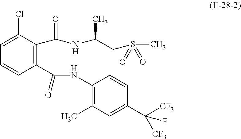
C1=C(Cl)C(C(NC(CS(C)(=O)=O)C)=O)=C(C(NC2=C(C)C=C(C([CF3])([CF3])F)C=C2)=O)C=C1
